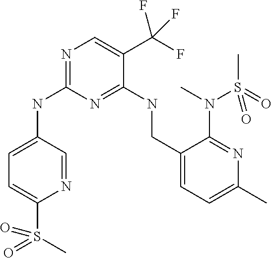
C1=C(NC2=NC=C(C(F)(F)F)C(NCC3=CC=C(C)N=C3N(C)S(=O)(C)=O)=N2)C=NC(S(=O)(C)=O)=C1
